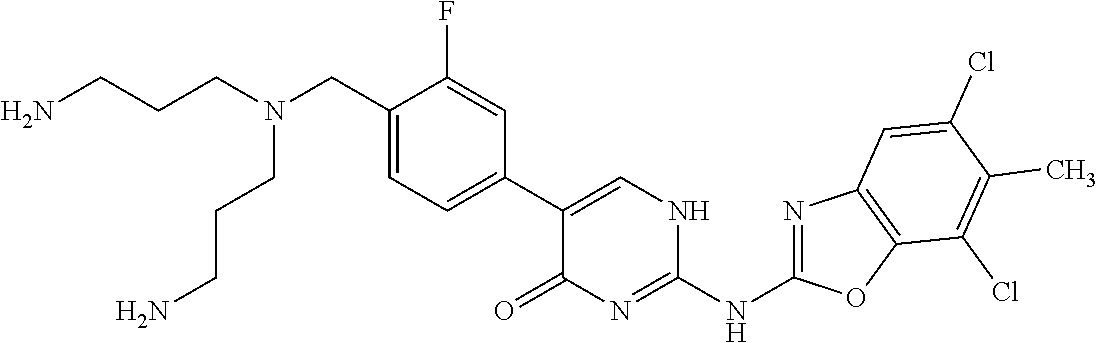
C1(C2=CC=C(CN(CCCN)CCCN)C(F)=C2)=CNC(NC2=NC3=C(O2)C(Cl)=C(C)C(Cl)=C3)=NC1=O
